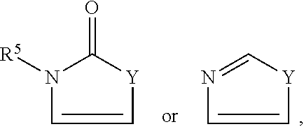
N1=C[Y]C=C1.N1([R5])C=C[Y]C1=O
